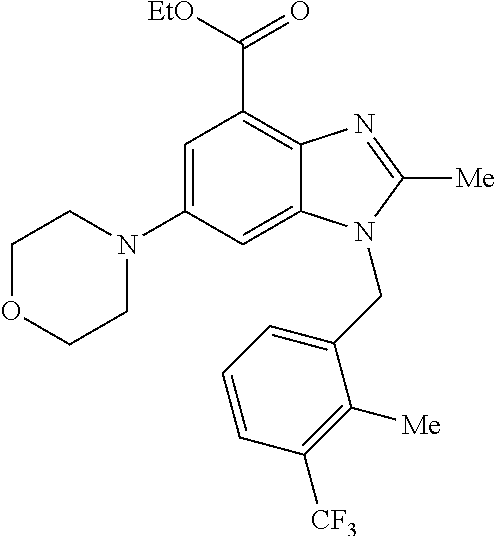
C1=C(N2CCOCC2)C=C2C(=C1C([EtO])=O)N=C([Me])N2CC1=CC=CC([CF3])=C1[Me]
